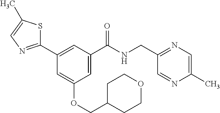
C1(C2=NC=C(C)S2)=CC(C(NCC2=NC=C(C)N=C2)=O)=CC(OCC2CCOCC2)=C1
